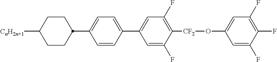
C1=C(F)C([CF2]OC2=CC(F)=C(F)C(F)=C2)=C(F)C=C1C1=CC=C(C2CCC([CnH2n+1])CC2)C=C1
